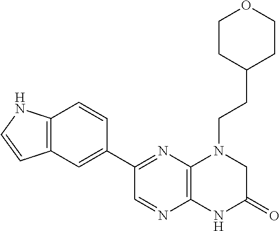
C12=C(N=C(C3=CC4=C(C=C3)NC=C4)C=N1)N(CCC1CCOCC1)CC(=O)N2
